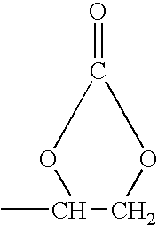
CC1COC(=O)O1
